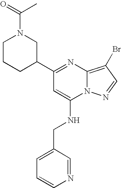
C1(C2CN(C(C)=O)CCC2)=NC2=C(Br)C=NN2C(NCC2=CC=CN=C2)=C1
